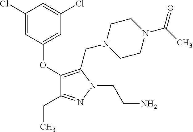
C1(Cl)=CC(OC2=C(CN3CCN(C(C)=O)CC3)N(CCN)N=C2CC)=CC(Cl)=C1
